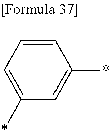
C1(*)=CC(*)=CC=C1
